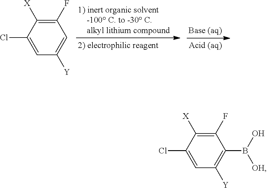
C1(F)=C([X])C(Cl)=CC([Y])=C1.C1(F)=C([X])C(Cl)=CC([Y])=C1B(O)[OH]
